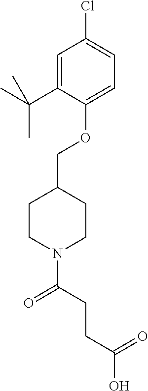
C1=C(C(C)(C)C)C(OCC2CCN(C(CCC(O)=O)=O)CC2)=CC=C1Cl
